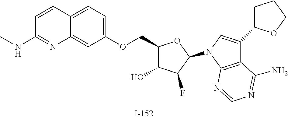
C1(COC2=CC=C3C(=C2)N=C(NC)C=C3)C(O)C(F)C(N2C=C(C3CCCO3)C3=C2N=CN=C3N)O1
